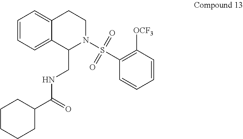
C1=CC=C2C(=C1)CCN(S(=O)(=O)C1=C([OCF3])C=CC=C1)C2CNC(C1CCCCC1)=O
